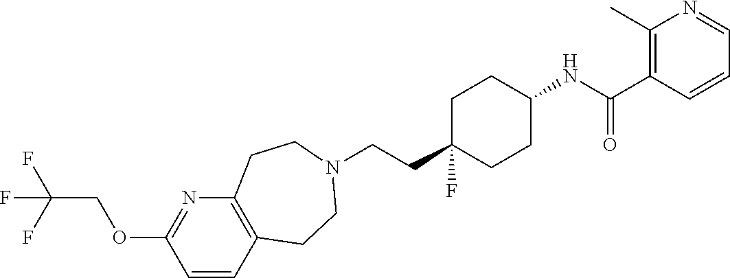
C(CC1(F)CCC(NC(C2=C(C)N=CC=C2)=O)CC1)N1CCC2=C(N=C(OCC(F)(F)F)C=C2)CC1
